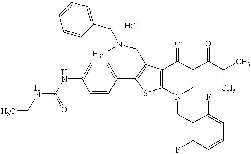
C1(NC(NCC)=O)=CC=C(C2=C(CN(C)CC3=CC=CC=C3)C3=C(S2)N(CC2=C(F)C=CC=C2F)C=C(C(C(C)C)=O)C3=O)C=C1
